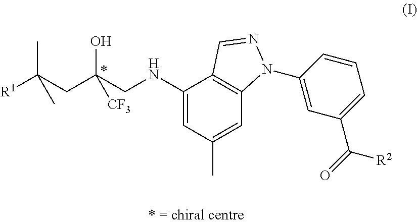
C1(NCC(CC([R1])(C)C)(O)[CF3])=CC(C)=CC2=C1C=NN2C1=CC(C(=O)[R2])=CC=C1
